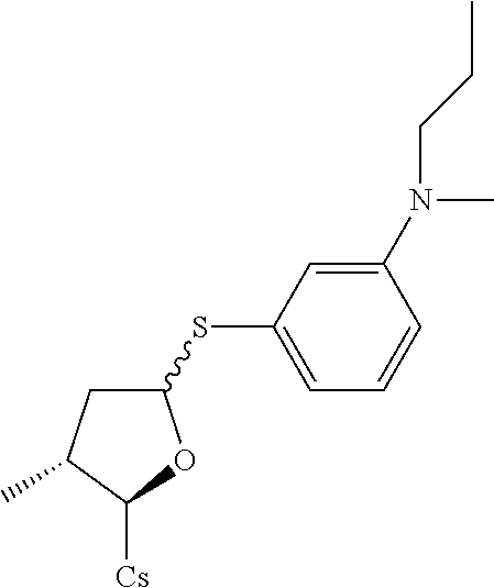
C1(SC2=CC=CC(N(C)CCC)=C2)CC(C)C([Cs])O1
